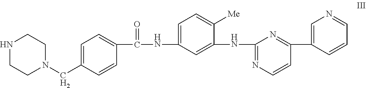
C1=CC(C(=O)NC2=CC=C([Me])C(NC3=NC=CC(C4=CN=CC=C4)=N3)=C2)=CC=C1CN1CCNCC1
